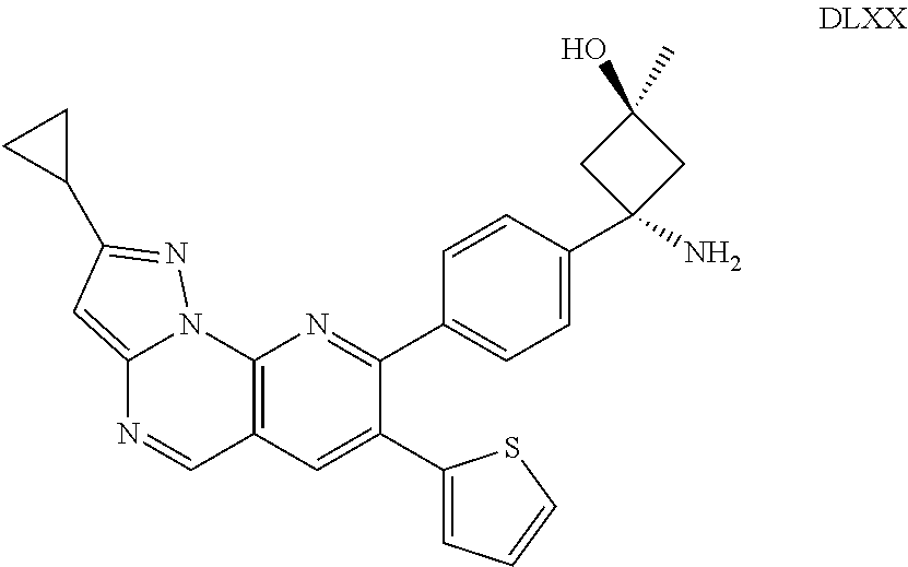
C12=C(C=C(C3=CC=CS3)C(C3=CC=C(C4(N)CC(O)(C)C4)C=C3)=N1)C=NC1=CC(C3CC3)=NN21
